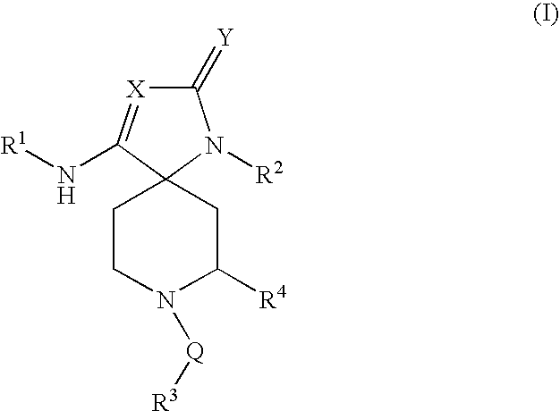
C1(=[Y])[X]=C(N[R1])C2(N1[R2])CCN([Q][R3])C([R4])C2
